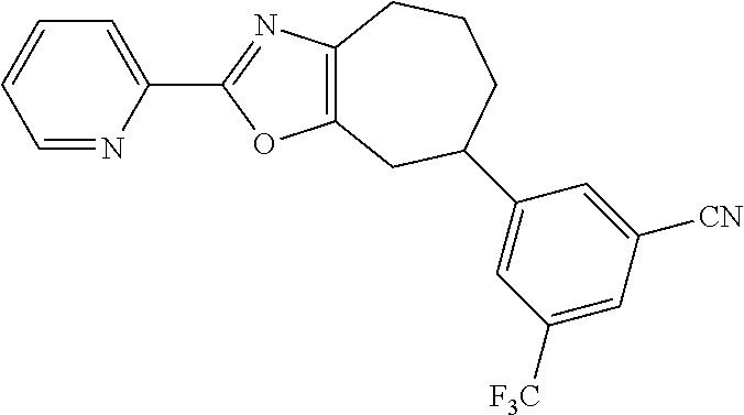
C1=NC(C2=NC3=C(O2)CC(C2=CC([F3C])=CC([CN])=C2)CCC3)=CC=C1
